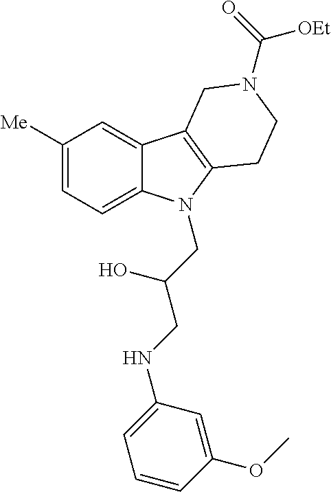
C1([Me])=CC=C2C(=C1)C1=C(N2CC(O)CNC2=CC=CC(OC)=C2)CCN(C(=O)[OEt])C1
